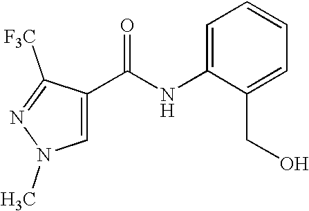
C1=C(C(NC2=CC=CC=C2CO)=O)C([F3C])=NN1C
